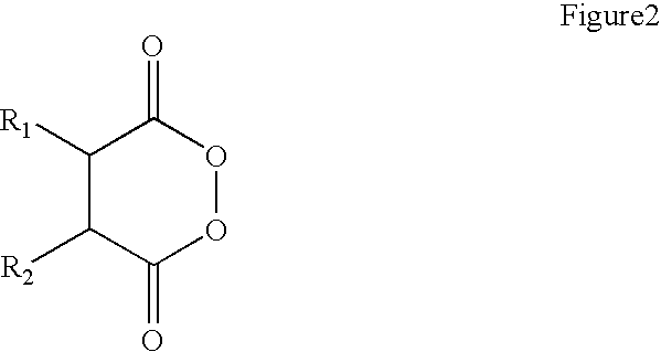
C1([R1])C([R2])C(=O)OOC1=O
